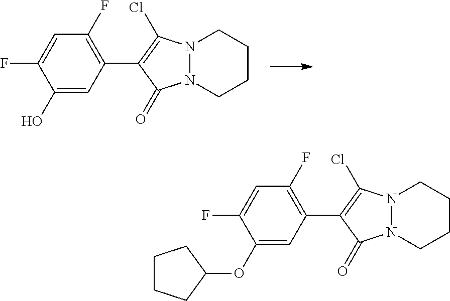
N12N(CCCC1)C(=O)C(C1=C(F)C=C(F)C(O)=C1)=C2Cl.N12N(CCCC1)C(=O)C(C1=C(F)C=C(F)C(OC3CCCC3)=C1)=C2Cl
